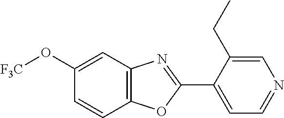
C1(O[F3C])=CC2=C(C=C1)OC(C1=CC=NC=C1CC)=N2
